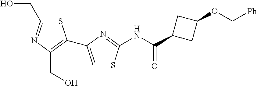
S1C(CO)=NC(CO)=C1C1=CSC(NC(C2CC(OC[Ph])C2)=O)=N1
